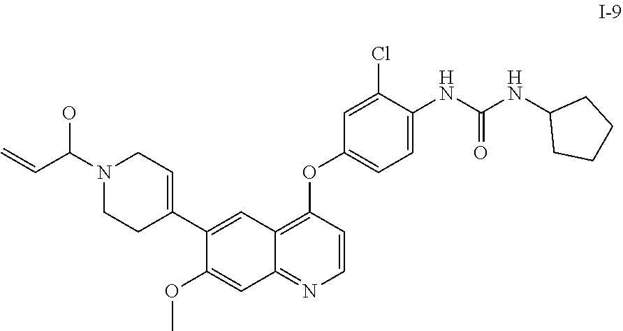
C=CC(N1CCC(C2=CC3=C(OC4=CC=C(NC(NC5CCCC5)=O)C(Cl)=C4)C=CN=C3C=C2OC)=CC1)O
